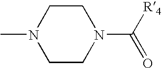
C1CN(C)CCN1C([R4])=O
